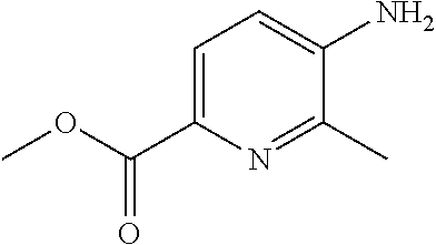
C1=C(C(OC)=O)N=C(C)C(N)=C1
